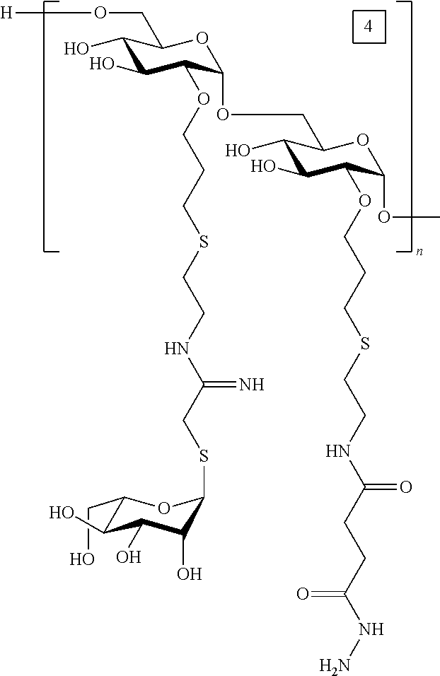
C(C1C(O)C(O)C(O)C(SCC(NCCSCCCOC2C(O)C(O)C(CO[H])OC2OCC2C(O)C(O)C(OCCCSCCNC(CCC(NN)=O)=O)C(OC)O2)=N)O1)O
